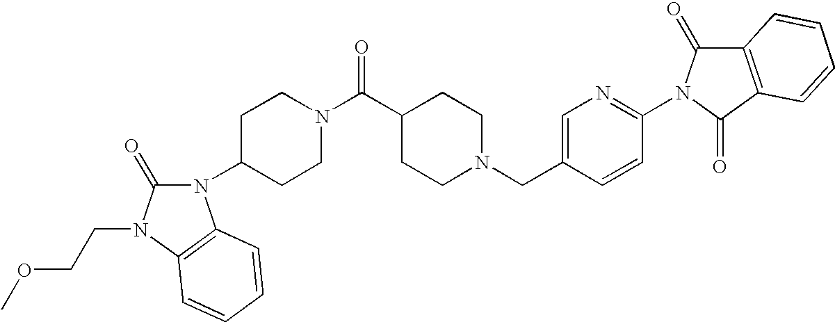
C1=CC(CN2CCC(C(N3CCC(N4C(=O)N(CCOC)C5=C4C=CC=C5)CC3)=O)CC2)=CN=C1N1C(=O)C2=C(C1=O)C=CC=C2
